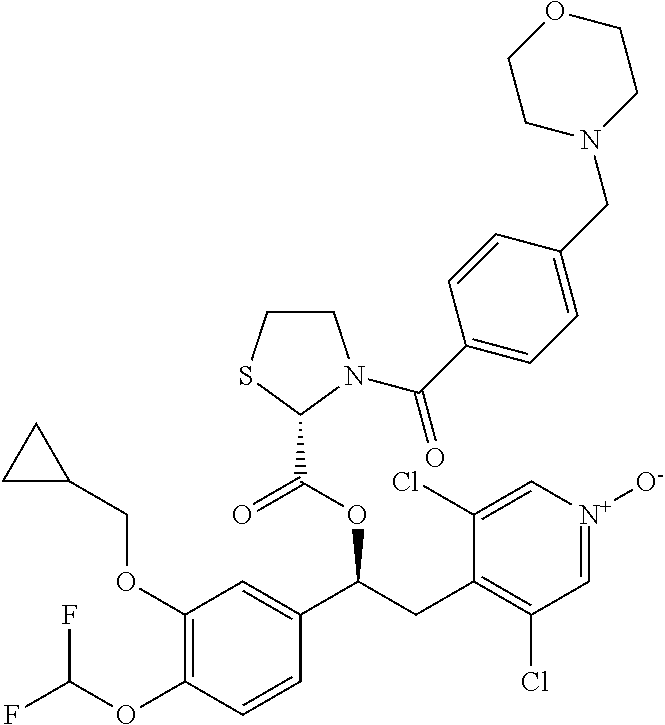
C1(OCC2CC2)=C(OC(F)F)C=CC(C(CC2=C(Cl)C=[N+]([O-])C=C2Cl)OC(C2N(C(C3=CC=C(CN4CCOCC4)C=C3)=O)CCS2)=O)=C1
